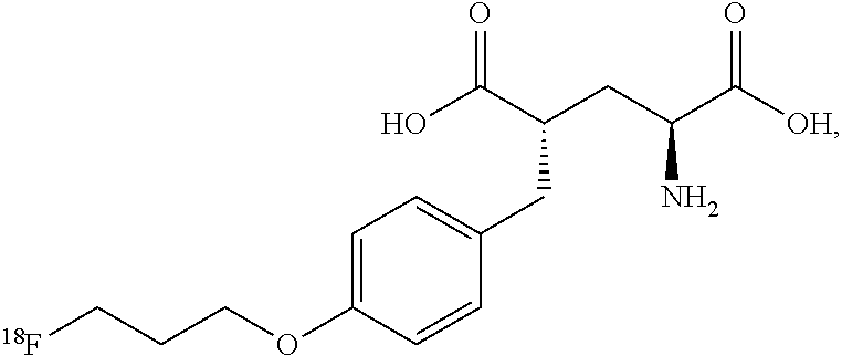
C1(OCCC[18F])=CC=C(CC(CC(C([OH])=O)N)C(O)=O)C=C1
